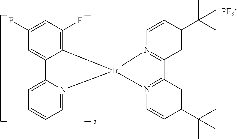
C12=C(F)C=C(F)C=C1C1=CC=CC=N1[Ir]21N2=C(C=C(C(C)(C)C)C=C2)C2=N1C=CC(C(C)(C)C)=C2.[PF6-]
